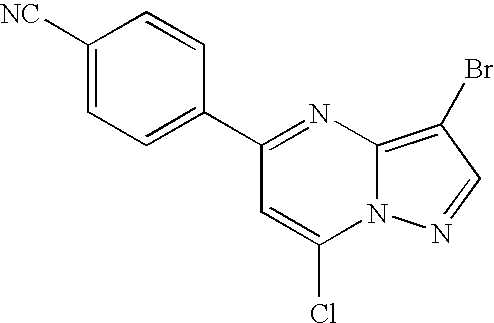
C1([NC])=CC=C(C2=NC3=C(Br)C=NN3C(Cl)=C2)C=C1
